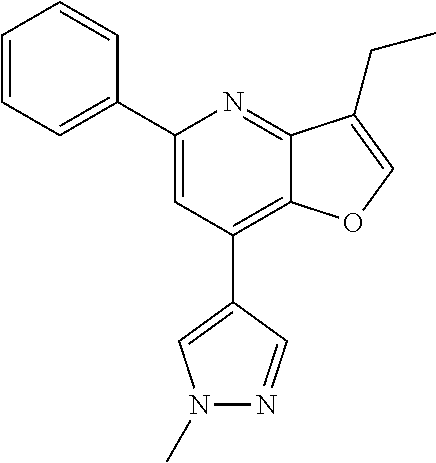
C1=CC=C(C2=CC(C3=CN(C)N=C3)=C3C(=N2)C(CC)=CO3)C=C1
